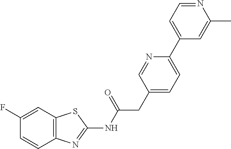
C12=C(C=C(F)C=C1)SC(NC(CC1=CC=C(C3=CC=NC(C)=C3)N=C1)=O)=N2
